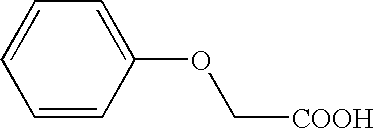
C1=CC=CC(OC[COOH])=C1
